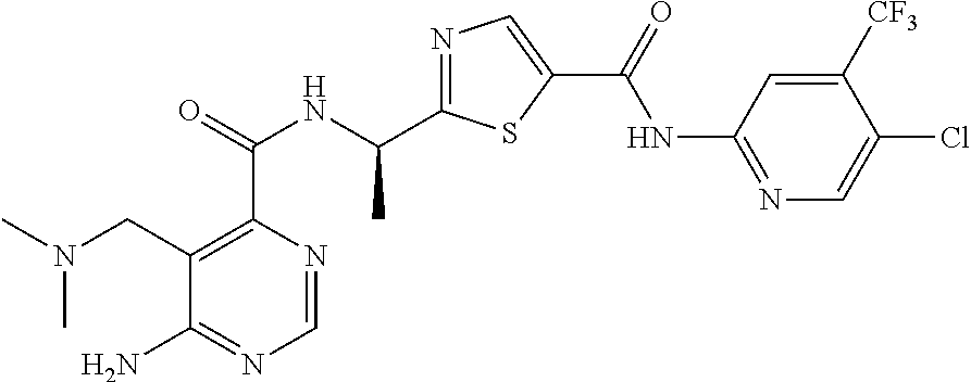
N1=C(C(NC(C2=C(CN(C)C)C(N)=NC=N2)=O)C)SC(C(=O)NC2=NC=C(Cl)C([CF3])=C2)=C1
